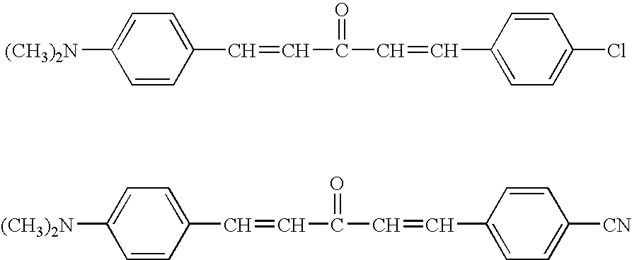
[(CH3)2N]C1=CC=C(C=CC(C=CC2=CC=C(Cl)C=C2)=O)C=C1.[(CH3)2N]C1=CC=C(C=CC(C=CC2=CC=C([CN])C=C2)=O)C=C1
